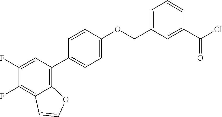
C1(C2=C3C(=C(F)C(F)=C2)C=CO3)=CC=C(OCC2=CC=CC(C(Cl)=O)=C2)C=C1
